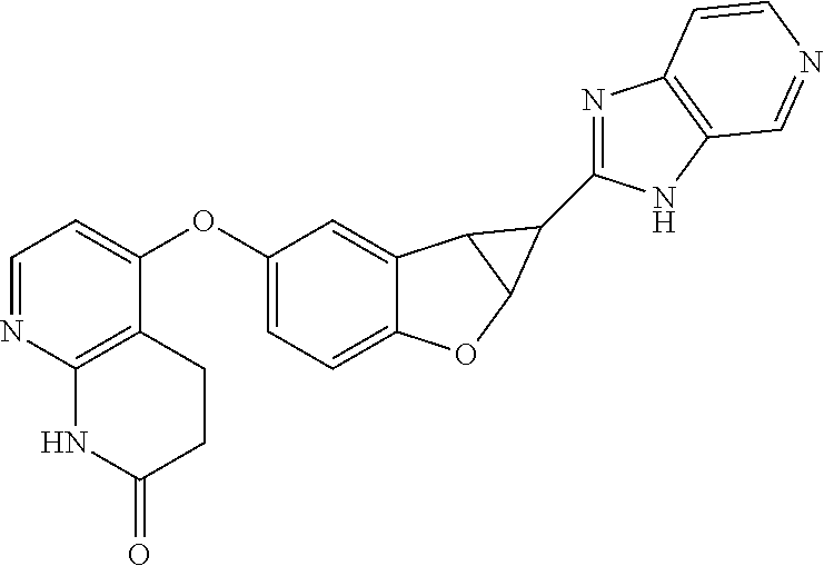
C12=CC=C(OC3=CC=NC4=C3CCC(=O)N4)C=C1C1C(O2)C1C1=NC2=C(N1)C=NC=C2
